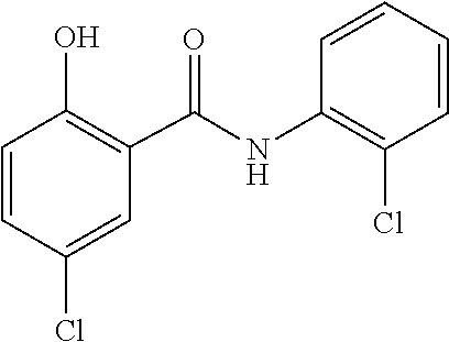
C1(O)=C(C(=O)NC2=C(Cl)C=CC=C2)C=C(Cl)C=C1
